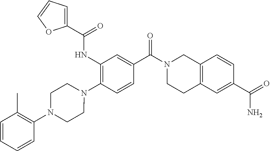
C1(NC(=O)C2=CC=CO2)=C(N2CCN(C3=C(C)C=CC=C3)CC2)C=CC(C(N2CCC3=C(C2)C=CC(C(N)=O)=C3)=O)=C1
